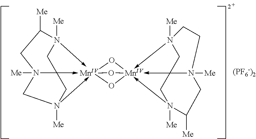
O1[Mn]234(-C56CN->2([Me])CCN5([Me])CC([Me])N->3([Me])C6)O[Mn]123(-C15CN->2([Me])C([Me])CN1([Me])CN->3([Me])C5)O4.[(PF6-)2]
